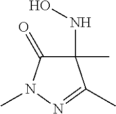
C1(NO)(C)C(=O)N(C)N=C1C
